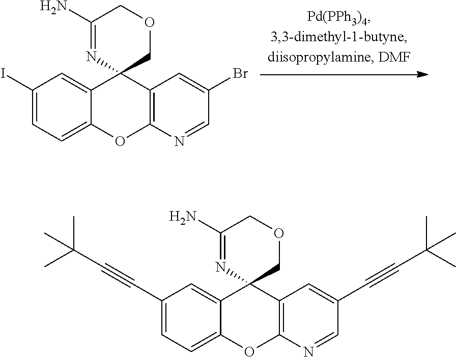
C1(I)=CC=C2C(=C1)C1(C3=C(O2)N=CC(Br)=C3)COCC(N)=N1.C1(C#CC(C)(C)C)=CC=C2C(=C1)C1(C3=C(O2)N=CC(C#CC(C)(C)C)=C3)COCC(N)=N1
